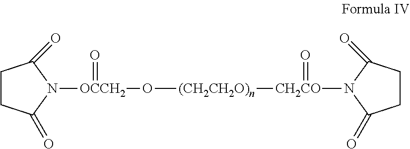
C1CC(=O)N([OCCH2](O[(CH2CH2O)n][CH2CO](N2C(=O)CCC2=O)=O)=O)C1=O
